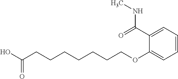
C1(OCCCCCCCC(O)=O)=CC=CC=C1C(=O)NC
